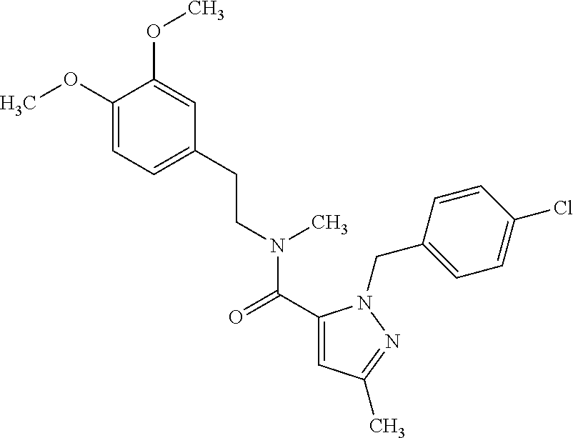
COC1=CC=C(CCN(C(=O)C2=CC(C)=NN2CC2=CC=C(Cl)C=C2)C)C=C1OC
